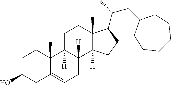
C1C(O)CC2=CCC3([H])C([H])(C2(C)C1)CCC1(C)C3([H])CCC1C(CC1CCCCCC1)C
